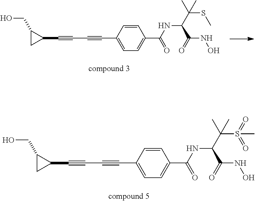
C(C1=CC=C(C#CC#CC2C(CO)C2)C=C1)(NC(C(C)(C)S(=O)(=O)C)C(=O)NO)=O.C(C1=CC=C(C#CC#CC2C(CO)C2)C=C1)(NC(C(C)(C)SC)C(=O)NO)=O
